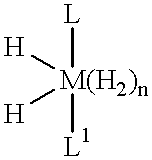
[H][M(H2)n]([H])([L])[L1]
